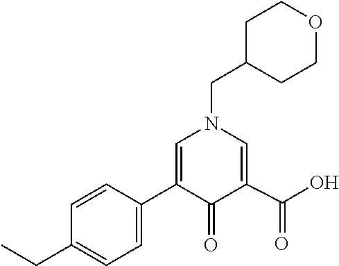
C1(=O)C(C2=CC=C(CC)C=C2)=CN(CC2CCOCC2)C=C1C(O)=O
